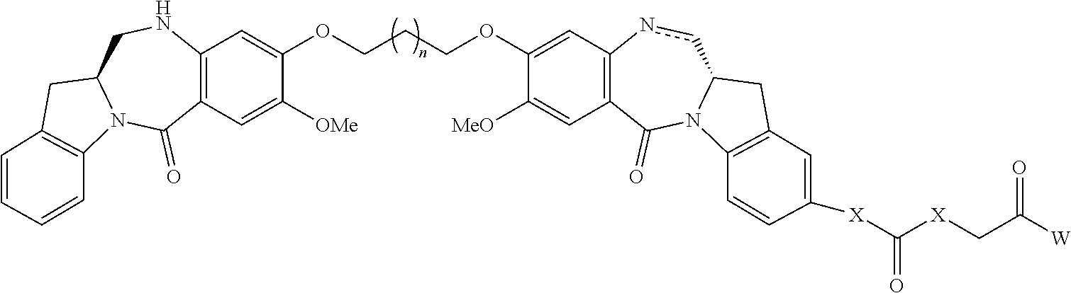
C12=C(C=C([OMe])C(OCCCOC3=CC4=C(C=C3[MeO])C(=O)N3C(cn4)CC4=C3C=CC([X]C([X]CC([W])=O)=O)=C4)=C1)C(=O)N1C(CN2)CC2=C1C=CC=C2
